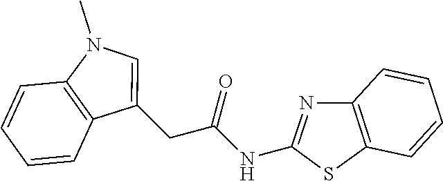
C12=C(C=CC=C1)SC(NC(CC1=CN(C)C3=C1C=CC=C3)=O)=N2
